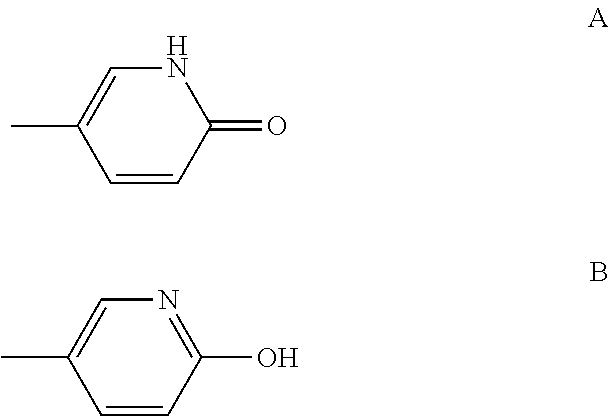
C1=CC(=O)NC=C1C.C1=CC(O)=NC=C1C
